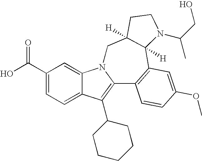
C1(C(O)=O)=CC=C2C(=C1)N1C(=C2C2CCCCC2)C2=C(C3([H])C([H])(C1)CCN3C(CO)C)C=C(OC)C=C2
